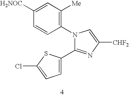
C1([H2NOC])=CC([Me])=C(N2C(C3=CC=C(Cl)S3)=NC([CHF2])=C2)C=C1
